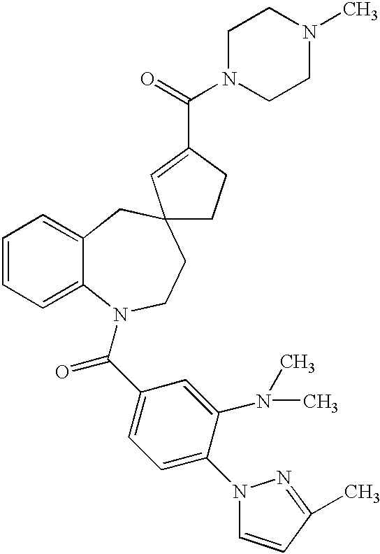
C1=CC=C2C(=C1)CC1(CCN2C(C2=CC=C(N3C=CC(C)=N3)C(N(C)C)=C2)=O)CCC(C(=O)N2CCN(C)CC2)=C1
